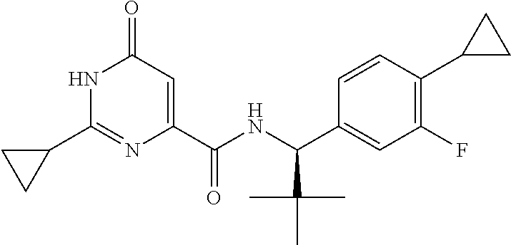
N1C(C2CC2)=NC(C(NC(C2=CC(F)=C(C3CC3)C=C2)C(C)(C)C)=O)=CC1=O
